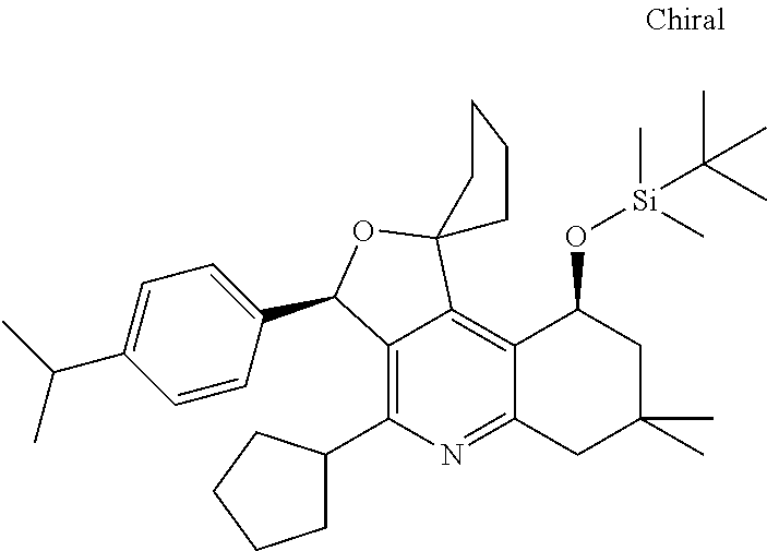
C12=C(C3CCCC3)N=C3C(=C1C1(OC2C2=CC=C(C(C)C)C=C2)CCCC1)C(O[Si](C)(C)C(C)(C)C)CC(C)(C)C3
